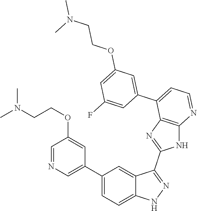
C1(C2=CC=C3C(=C2)C(C2=NC4=C(N2)N=CC=C4C2=CC(OCCN(C)C)=CC(F)=C2)=NN3)=CN=CC(OCCN(C)C)=C1
